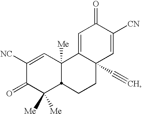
C1([NC])=CC2([Me])C3=CC(=O)C([CN])=CC3(C#C)CCC2C([Me])([Me])C1=O
